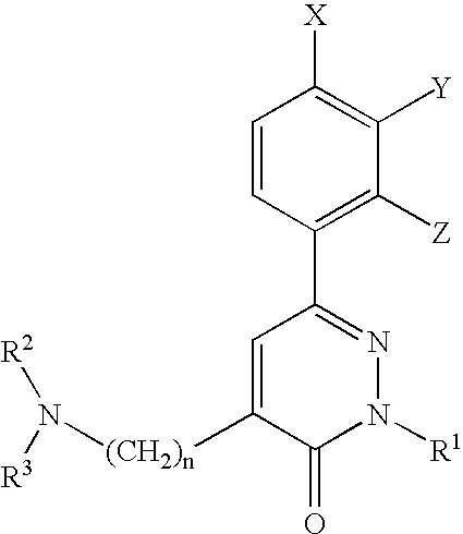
C1=CC(C2=NN([R1])C(=O)C([(CH2)n]N([R2])[R3])=C2)=C([Z])C([Y])=C1[X]
